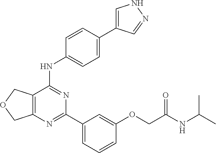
C12=C(N=C(C3=CC=CC(OCC(NC(C)C)=O)=C3)N=C1NC1=CC=C(C3=CNN=C3)C=C1)COC2
